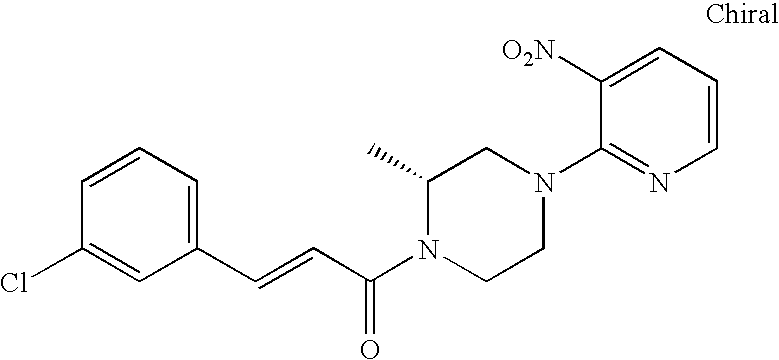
C1=CC=C(C=CC(N2CCN(C3=NC=CC=C3[O2N])CC2C)=O)C=C1Cl
